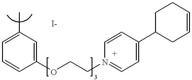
C1=C(C)C=C(OCCN2=CC=C(C3CC=CCC3)C=C2)C=C1
